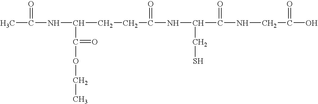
CC(=O)NC(C(OCC)=O)CCC(=O)NC(CS)C(=O)NCC(=O)O
